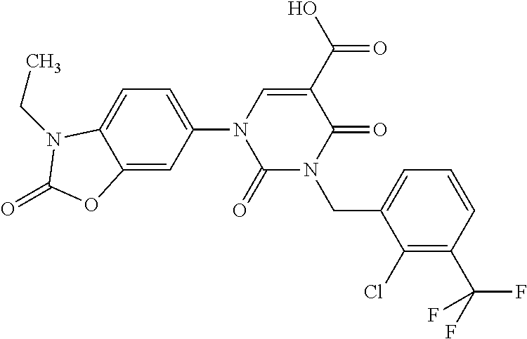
C1(=O)N(CC2=CC=CC(C(F)(F)F)=C2Cl)C(=O)C(C(O)=O)=CN1C1=CC=C2C(=C1)OC(=O)N2CC
